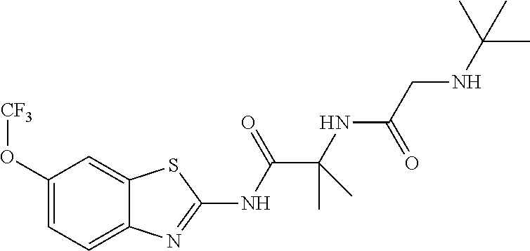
C1(O[CF3])=CC=C2C(=C1)SC(NC(C(NC(=O)CNC(C)(C)C)(C)C)=O)=N2
